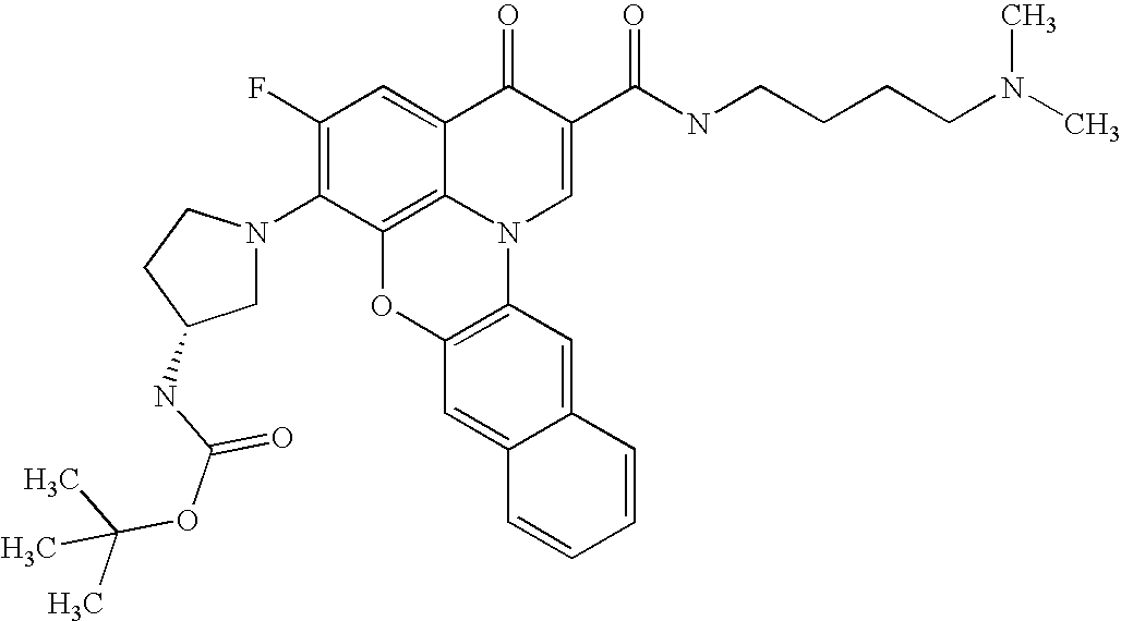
C1(F)=C(N2CC(NC(OC(C)(C)C)=O)CC2)C2=C3C(=C1)C(=O)C(C(NCCCCN(C)C)=O)=CN3C1=C(O2)C=C2C(=C1)C=CC=C2
